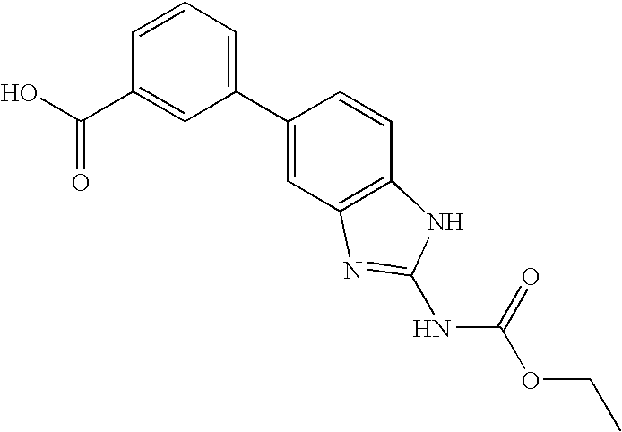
C1=CC(C(O)=O)=CC(C2=CC3=C(C=C2)NC(NC(=O)OCC)=N3)=C1
